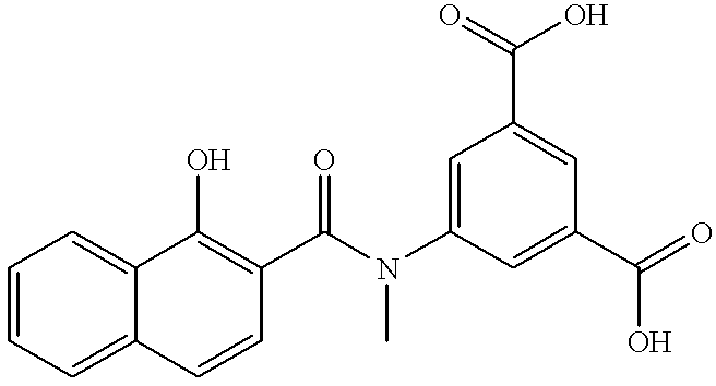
C1=C(N(C(C2=C(O)C3=CC=CC=C3C=C2)=O)C)C=C(C(=O)O)C=C1C(=O)O
